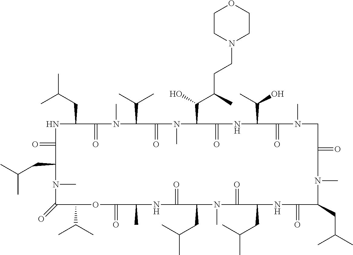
N1C(=O)C(CC(C)C)N(C)C(=O)C(C(C)C)OC(=O)C(C)NC(=O)C(CC(C)C)N(C)C(=O)C(CC(C)C)NC(=O)C(CC(C)C)N(C)C(=O)CN(C)C(=O)C(C(C)O)NC(=O)C(C(O)C(CCN2CCOCC2)C)N(C)C(=O)C(C(C)C)N(C)C(=O)C1CC(C)C
